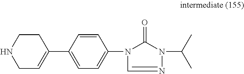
N1=CN(C2=CC=C(C3=CCNCC3)C=C2)C(=O)N1C(C)C
